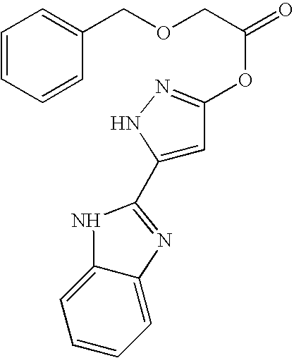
C1=CC=C2C(=C1)NC(C1=CC(OC(COCC3=CC=CC=C3)=O)=NN1)=N2
